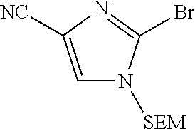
C1=C([NC])N=C(Br)N1[SEM]
